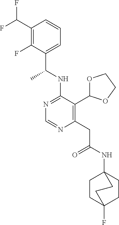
N1=C(NC(C)C2=CC=CC(C(F)F)=C2F)C(C2OCCO2)=C(CC(=O)NC23CCC(F)(CC2)CC3)N=C1
